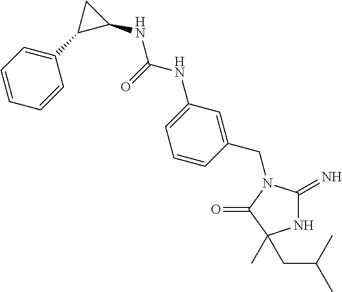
N1C(=N)N(CC2=CC(NC(=O)NC3CC3C3=CC=CC=C3)=CC=C2)C(=O)C1(C)CC(C)C
